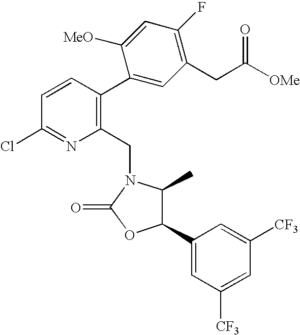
C1(C2=CC([CF3])=CC([CF3])=C2)C(C)N(CC2=C(C3=CC(CC([OMe])=O)=C(F)C=C3[MeO])C=CC(Cl)=N2)C(=O)O1
